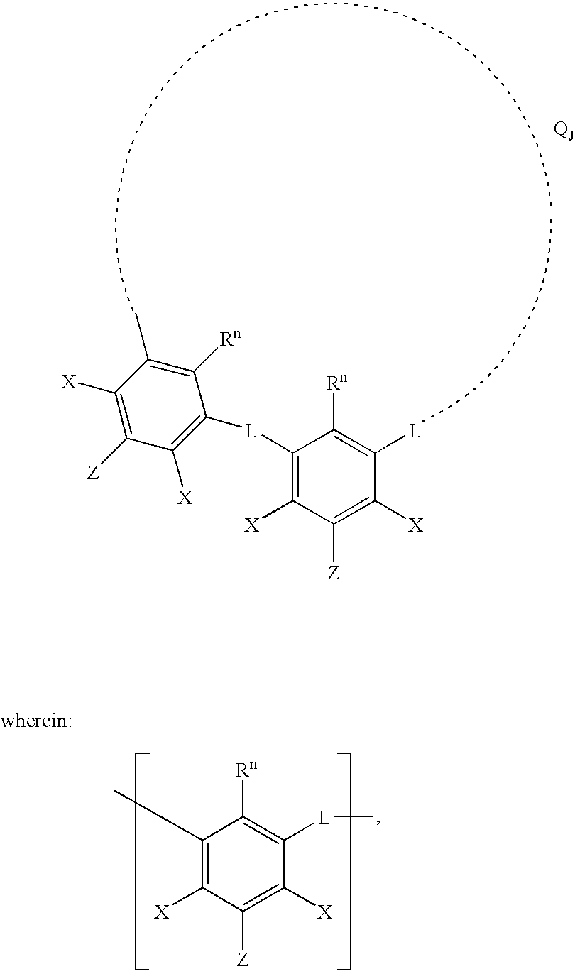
C1([L]C2=C([X])C([Z])=C([X])C(C)=C2[Rn])=C([X])C([Z])=C([X])C([L])=C1[Rn].C1(C)=C([X])C([Z])=C([X])C([L]C)=C1[Rn]
